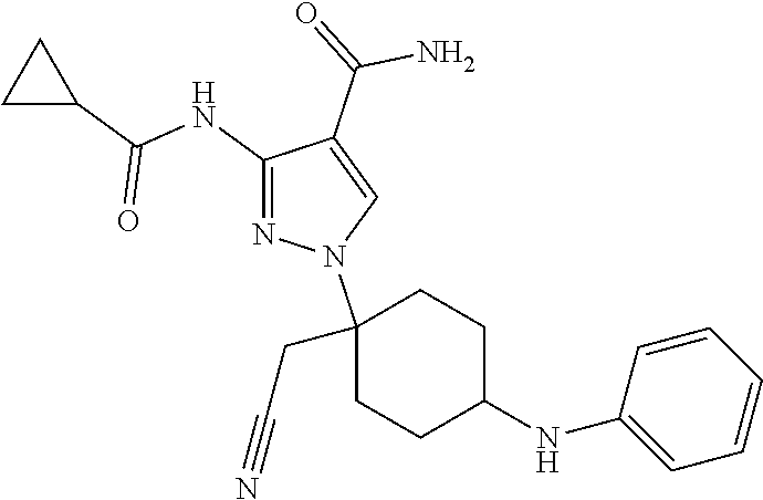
C1(NC(C2CC2)=O)=NN(C2(CC#N)CCC(NC3=CC=CC=C3)CC2)C=C1C(=O)N
